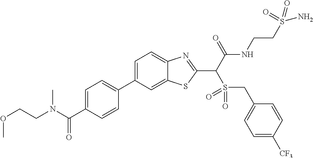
C1=C(C2=CC=C(C(N(CCOC)C)=O)C=C2)C=C2C(=C1)N=C(C(C(NCCS(N)(=O)=O)=O)S(=O)(=O)CC1=CC=C([CF3])C=C1)S2
